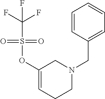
S(C(F)(F)F)(OC1=CCCN(CC2=CC=CC=C2)C1)(=O)=O
